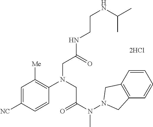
[2HCl].C1=CC([NC])=CC([Me])=C1N(CC(NCCNC(C)C)=O)CC(N(C)N1CC2=C(C=CC=C2)C1)=O
